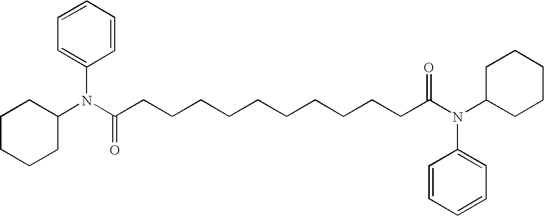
C1CCCC(N(C(CCCCCCCCCCC(N(C2CCCCC2)C2=CC=CC=C2)=O)=O)C2=CC=CC=C2)C1
